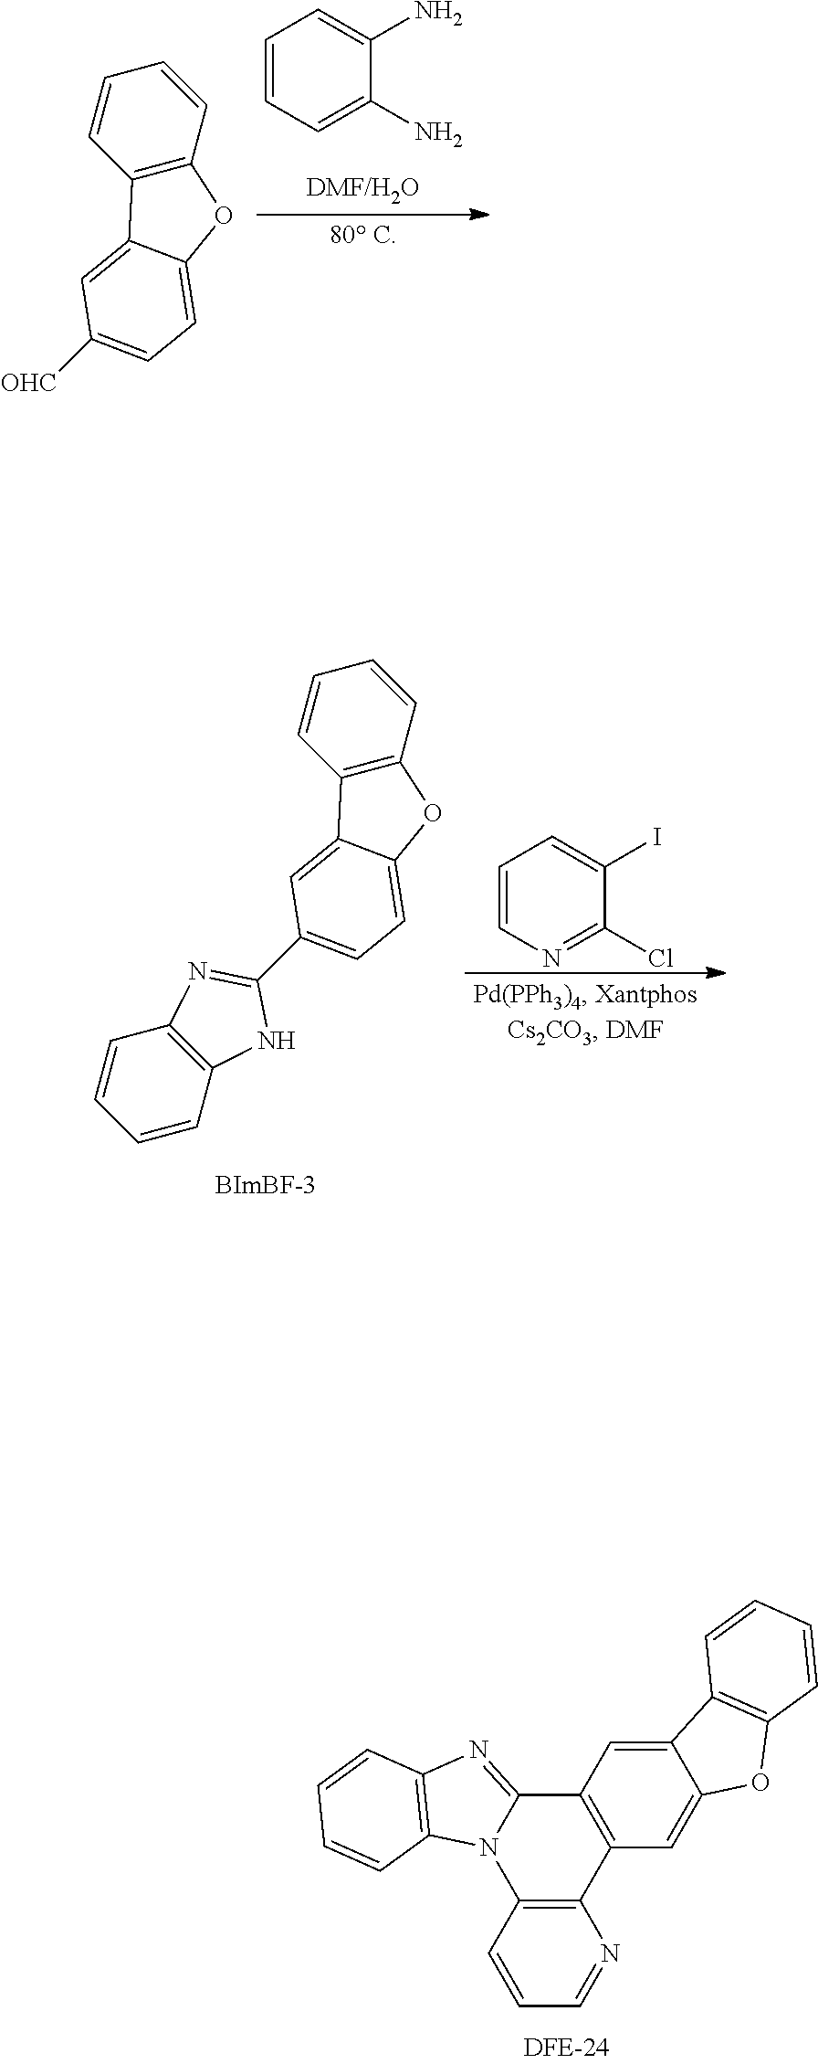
C1=CC=C(N)C(N)=C1.C1=CC2=C(C=C1)OC1=CC=C([OHC])C=C21.C1=CN=C(Cl)C(I)=C1.C1=CC2=C(C=C1)OC1=CC=C(C3=NC4=C(C=CC=C4)N3)C=C21.C12=C(C=C3C(=C1)C1=C(O3)C=CC=C1)C1=C(N3C2=NC2=C3C=CC=C2)C=CC=N1
